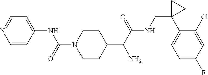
C1(C(C(NCC2(C3=CC=C(F)C=C3Cl)CC2)=O)N)CCN(C(=O)NC2=CC=NC=C2)CC1
